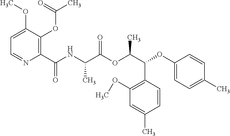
C1=C(OC)C(OC(C)=O)=C(C(NC(C(OC(C(C2=C(OC)C=C(C)C=C2)OC2=CC=C(C)C=C2)C)=O)C)=O)N=C1
